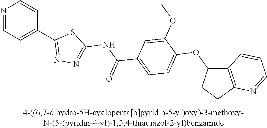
N1=CC=C(C2=NN=C(NC(C3=CC=C(OC4C5=C(CC4)N=CC=C5)C(OC)=C3)=O)S2)C=C1
